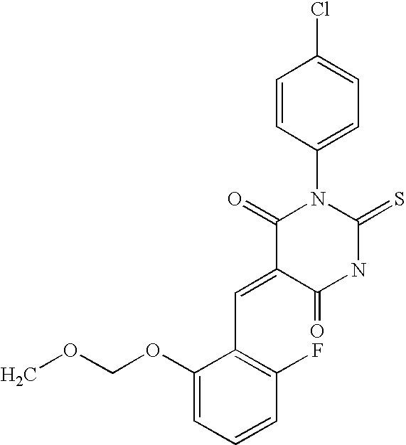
C1=CC(N2C(=O)C(=CC3=C(F)C=CC=C3OCOC)C(=O)NC2=S)=CC=C1Cl
